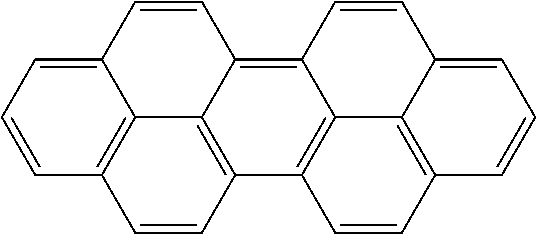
C12=C3C=CC=C1C=CC1=C4C5=C(C(=C21)C=C3)C=CC1=C5C(=CC=C1)C=C4
